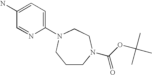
C1=NC(N2CCN(C(OC(C)(C)C)=O)CCC2)=CC=C1N
